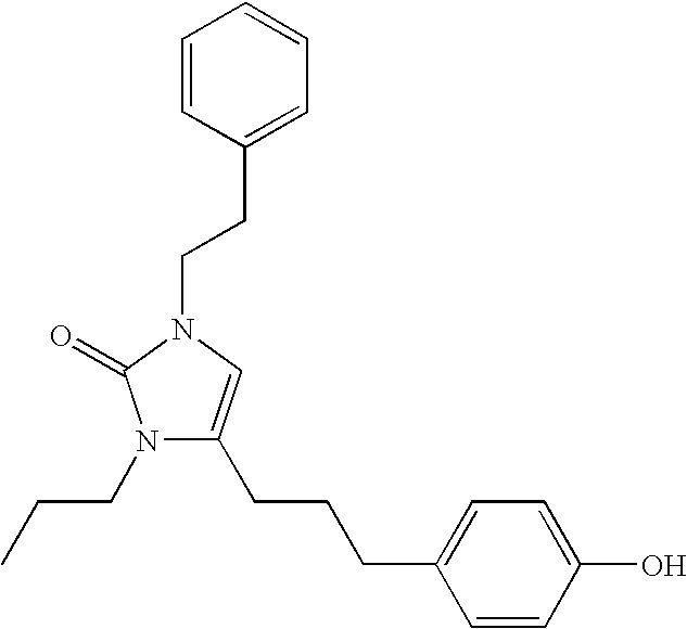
N1(CCC)C(CCCC2=CC=C(O)C=C2)=CN(CCC2=CC=CC=C2)C1=O
